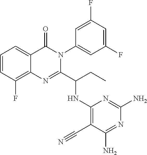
C1=CC(F)=C2C(=C1)C(=O)N(C1=CC(F)=CC(F)=C1)C(C(CC)NC1=C(C#N)C(N)=NC(N)=N1)=N2
